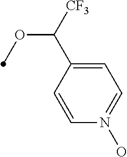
C1=CC(C([CF3])OC)=CC=N1O
